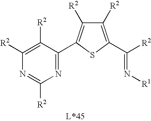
N1=C(C2=C([R2])C([R2])=C(C(=N[R1])[R2])S2)C([R2])=C([R2])N=C1[R2]
